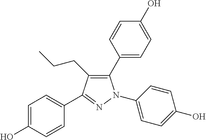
C1(C2=CC=C(O)C=C2)=C(CCC)C(C2=CC=C(O)C=C2)=NN1C1=CC=C(O)C=C1
